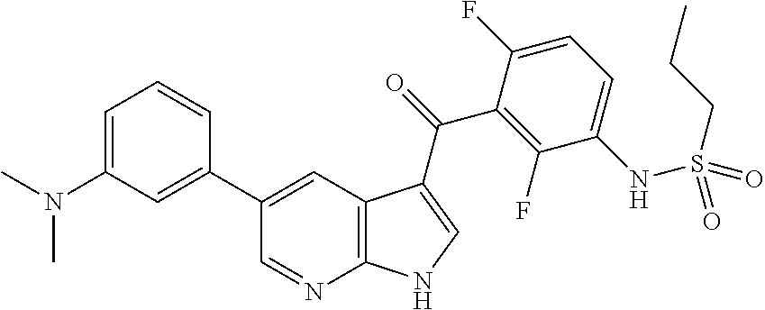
C12=C(C=C(C3=CC(N(C)C)=CC=C3)C=N1)C(C(=O)C1=C(F)C(NS(CCC)(=O)=O)=CC=C1F)=CN2
